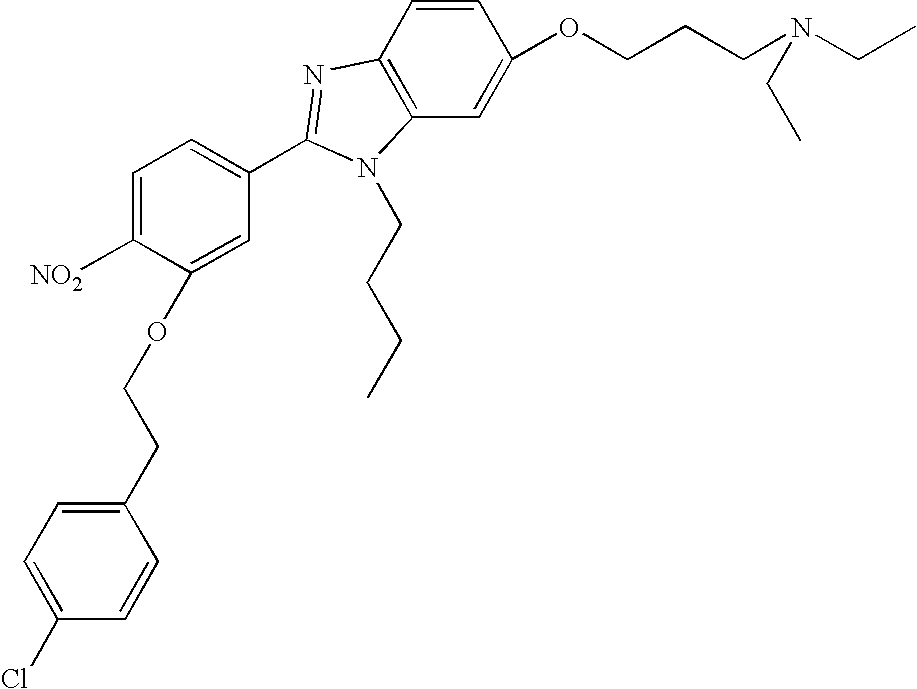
C1=C([NO2])C(OCCC2=CC=C(Cl)C=C2)=CC(C2=NC3=C(N2CCCC)C=C(OCCCN(CC)CC)C=C3)=C1
